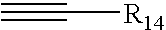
C#C[R14]
